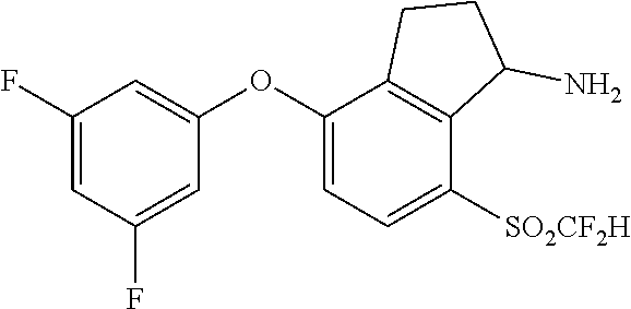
C1(F)=CC(F)=CC(OC2=CC=C([SO2CF2H])C3=C2CCC3N)=C1
